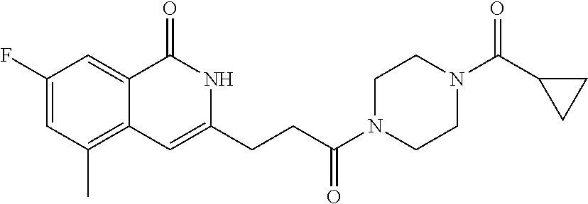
C1(F)=CC(C)=C2C(=C1)C(=O)NC(CCC(N1CCN(C(C3CC3)=O)CC1)=O)=C2
